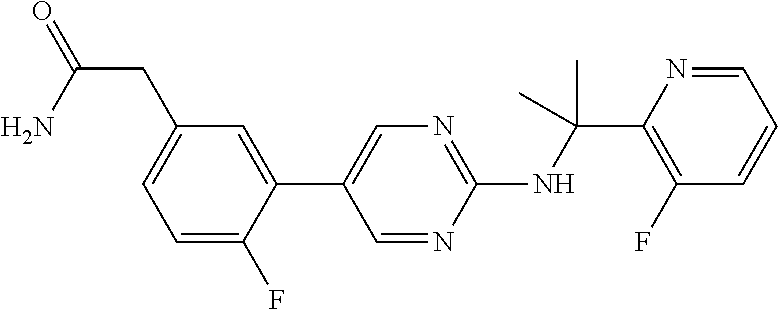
N(C(C1=C(F)C=CC=N1)(C)C)C1=NC=C(C2=CC(CC(=O)N)=CC=C2F)C=N1
